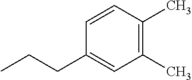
CCCC1=CC(C)=C(C)C=C1
